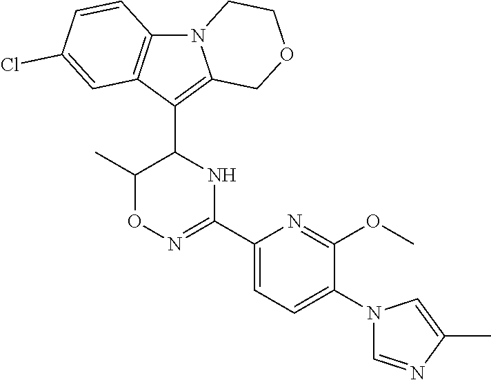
O1C(C)C(C2=C3N(C4=C2C=C(Cl)C=C4)CCOC3)NC(C2=CC=C(N3C=NC(C)=C3)C(OC)=N2)=N1
